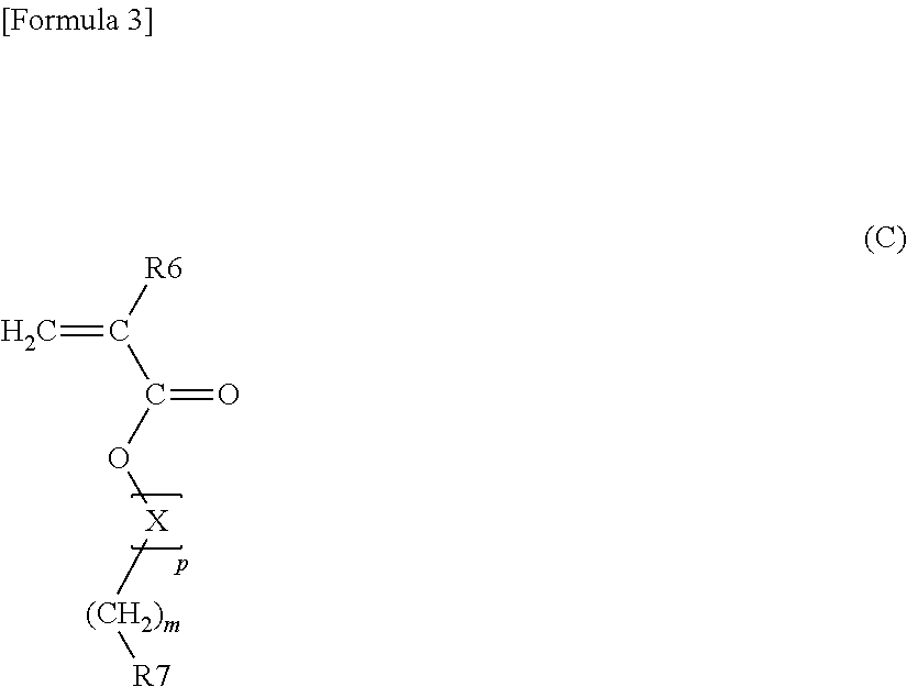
C([R6])(C(O[X][(CH2)m][R7])=O)=C
